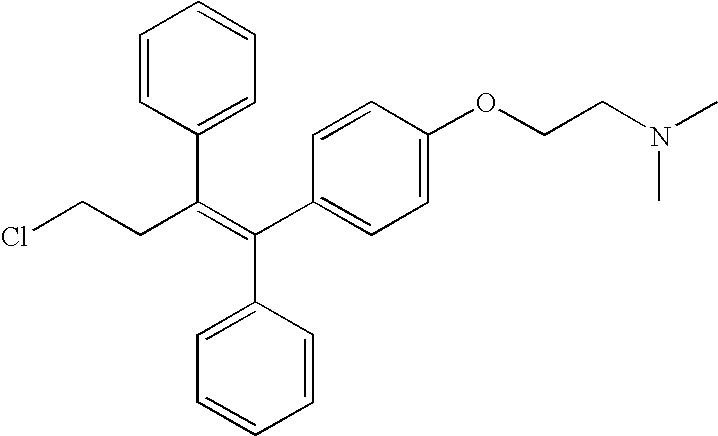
C1=CC(C(CCCl)=C(C2=CC=CC=C2)C2=CC=C(OCCN(C)C)C=C2)=CC=C1
